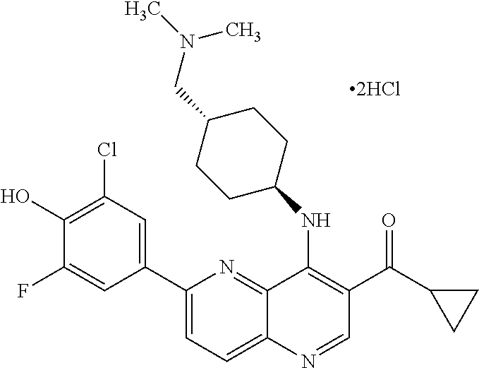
C1(C2=CC(Cl)=C(O)C(F)=C2)=CC=C2C(=N1)C(NC1CCC(CN(C)C)CC1)=C(C(C1CC1)=O)C=N2
